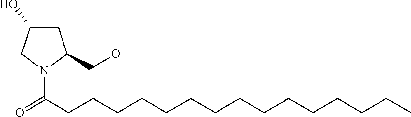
C1C(O)CN(C(CCCCCCCCCCCCCCC)=O)C1CO
